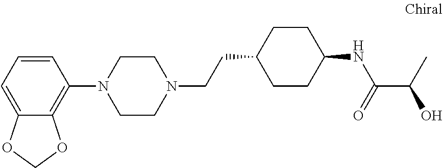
C1=CC=C2C(=C1N1CCN(CCC3CCC(NC(C(C)O)=O)CC3)CC1)OCO2
